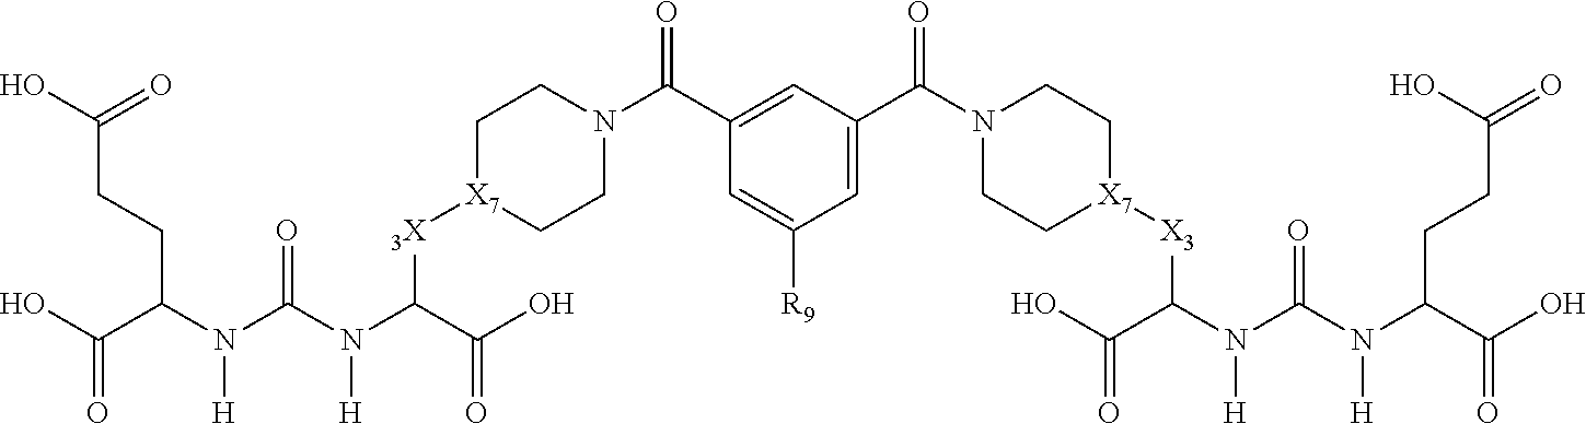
OC(C(N(C(N(C(C(O)=O)[3X][X7]1CCN(C(=O)C2=CC(C(N3CC[X7]([X3]C(N(C(N(C(C(=O)O)CCC(O)=O)[H])=O)[H])C(=O)O)CC3)=O)=CC([R9])=C2)CC1)[H])=O)[H])CCC(O)=O)=O
